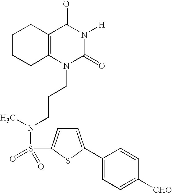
C1CCC2=C(C1)C(=O)N([H])C(=O)N2CCCN(S(=O)(=O)C1=CC=C(C2=CC=C([CHO])C=C2)S1)C
